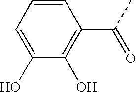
C1=CC=C(O)C(O)=C1C(C)=O
